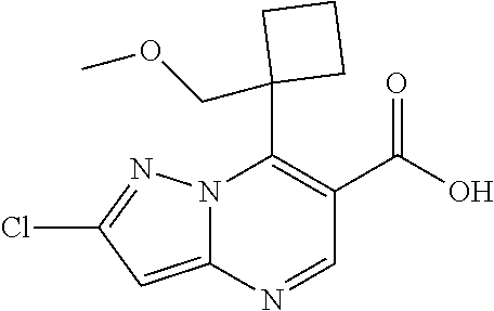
N12C(=CC(Cl)=N1)N=CC(C(O)=O)=C2C1(COC)CCC1
